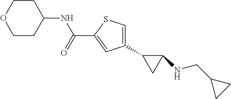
N(C(C1=CC(C2CC2NCC2CC2)=CS1)=O)C1CCOCC1
